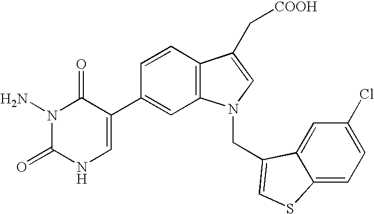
N1(N)C(=O)NC=C(C2=CC3=C(C=C2)C(C[COOH])=CN3CC2=CSC3=CC=C(Cl)C=C32)C1=O
